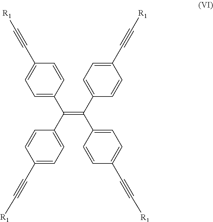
C1=C(C(C2=CC=C(C#C[R1])C=C2)=C(C2=CC=C(C#C[R1])C=C2)C2=CC=C(C#C[R1])C=C2)C=CC(C#C[R1])=C1
